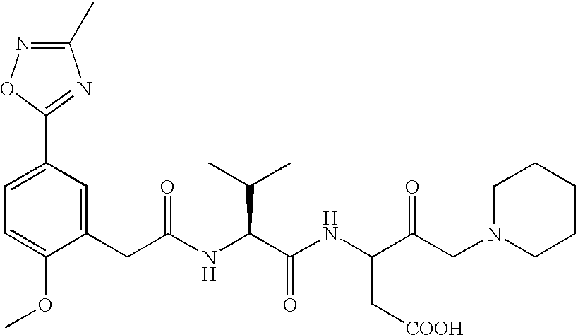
C1=C(OC)C(CC(NC(C(NC(C(CN2CCCCC2)=O)C[COOH])=O)C(C)C)=O)=CC(C2=NC(C)=NO2)=C1
